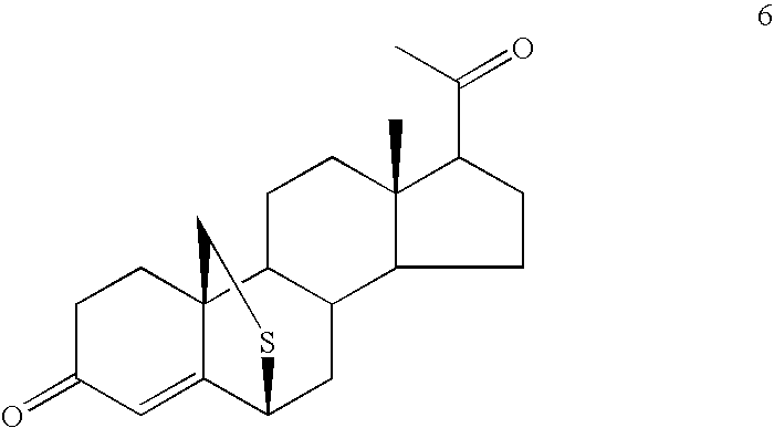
C1C(=O)C=C2C3(C1)C1C(CC2SC3)C2C(C)(CC1)C(C(C)=O)CC2
